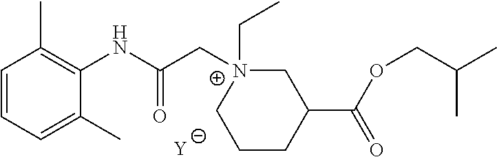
[Y].C1=CC=C(C)C(NC(C[N+]2(CC)CC(C(OCC(C)C)=O)CCC2)=O)=C1C
